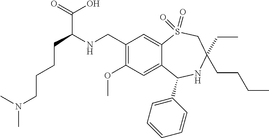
C1(CNC(CCCCN(C)C)C(=O)O)=C(OC)C=C2C(=C1)S(=O)(=O)CC(CC)(CCCC)NC2C1=CC=CC=C1
